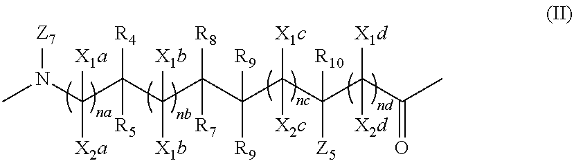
CN(C(C(C(C(C(C(C(C(C(C)=O)([X1d])[X2d])([Z5])[R10])([X1c])[X2c])([R9])[R9])([R8])[R7])([X1b])[X1b])([R4])[R5])([X2a])[X1a])[Z7]
